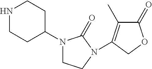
N1CCC(N2CCN(C3=C(C)C(=O)OC3)C2=O)CC1
